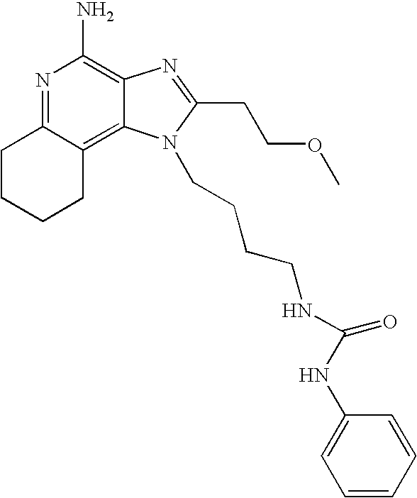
C1CCCC2=C3C(=C(N)N=C12)N=C(CCOC)N3CCCCNC(NC1=CC=CC=C1)=O
